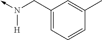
N([H])(CC1=CC=CC(C)=C1)->C
